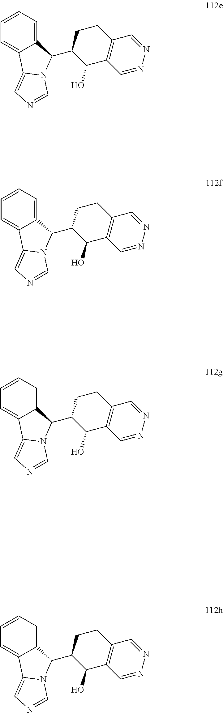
C1=CC=C2C(=C1)C1=CN=CN1C2C1C(O)C2=C(CC1)C=NN=C2.C1=CC=C2C(=C1)C1=CN=CN1C2C1C(O)C2=C(CC1)C=NN=C2.C1=CC=C2C(=C1)C1=CN=CN1C2C1C(O)C2=C(CC1)C=NN=C2.C1=CC=C2C(=C1)C1=CN=CN1C2C1C(O)C2=C(CC1)C=NN=C2
